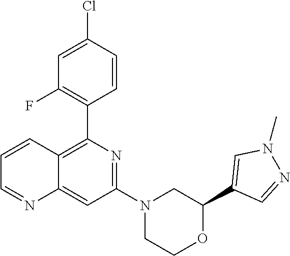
C1(C2=C3C(=CC(N4CCOC(C5=CN(C)N=C5)C4)=N2)N=CC=C3)=C(F)C=C(Cl)C=C1
